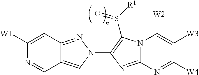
C12=CN(C3=C(S([R1])=O)N4C(=N3)N=C([W4])C([W3])=C4[W2])N=C1C=C([W1])N=C2
